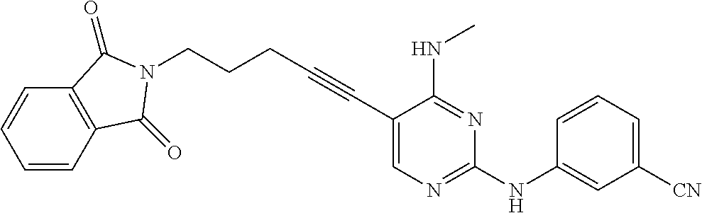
C1=CC2=C(C=C1)C(=O)N(CCCC#CC1=CN=C(NC3=CC([CN])=CC=C3)N=C1NC)C2=O
